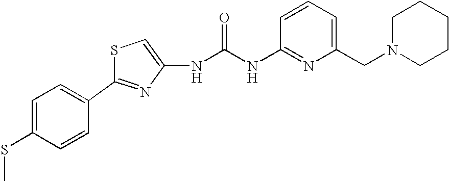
C(NC1=NC(CN2CCCCC2)=CC=C1)(=O)NC1=CSC(C2=CC=C(SC)C=C2)=N1
